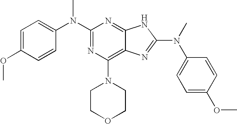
N1=C2C(=C(N3CCOCC3)N=C1N(C1=CC=C(OC)C=C1)C)N=C(N(C1=CC=C(OC)C=C1)C)N2
